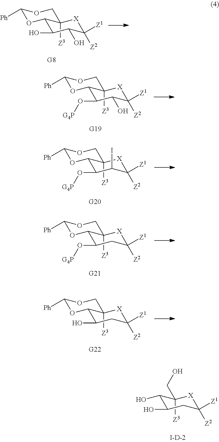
C1(O)C(O)C([Z1])([Z2])[X]C2([Z3])C1OC([Ph])OC2.C1(O[G4P])C(O)C([Z1])([Z2])[X]C2([Z3])C1OC([Ph])OC2.C1(O[G4P])C(I)C([Z1])([Z2])[X]C2([Z3])C1OC([Ph])OC2.C1(O[G4P])CC([Z1])([Z2])[X]C2([Z3])C1OC([Ph])OC2.C1(O)CC([Z1])([Z2])[X]C2([Z3])C1OC([Ph])OC2.C1(O)CC([Z1])([Z2])[X]C([Z3])(CO)C1O
